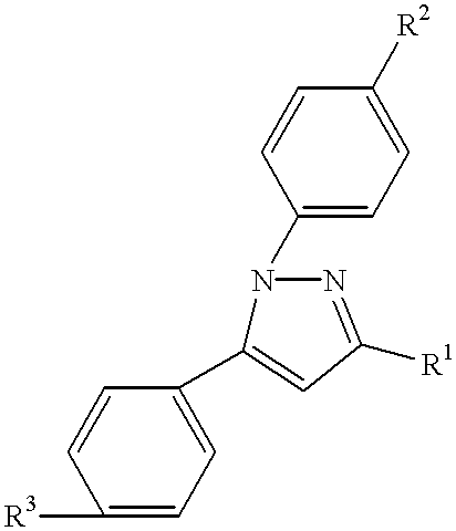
C1=CC(N2C(C3=CC=C([R3])C=C3)=CC([R1])=N2)=CC=C1[R2]
